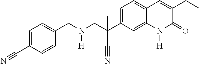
C1(CN(CC(C#N)(C2=CC=C3C(=C2)N([H])C(=O)C(CC)=C3)C)[H])=CC=C(C#N)C=C1
